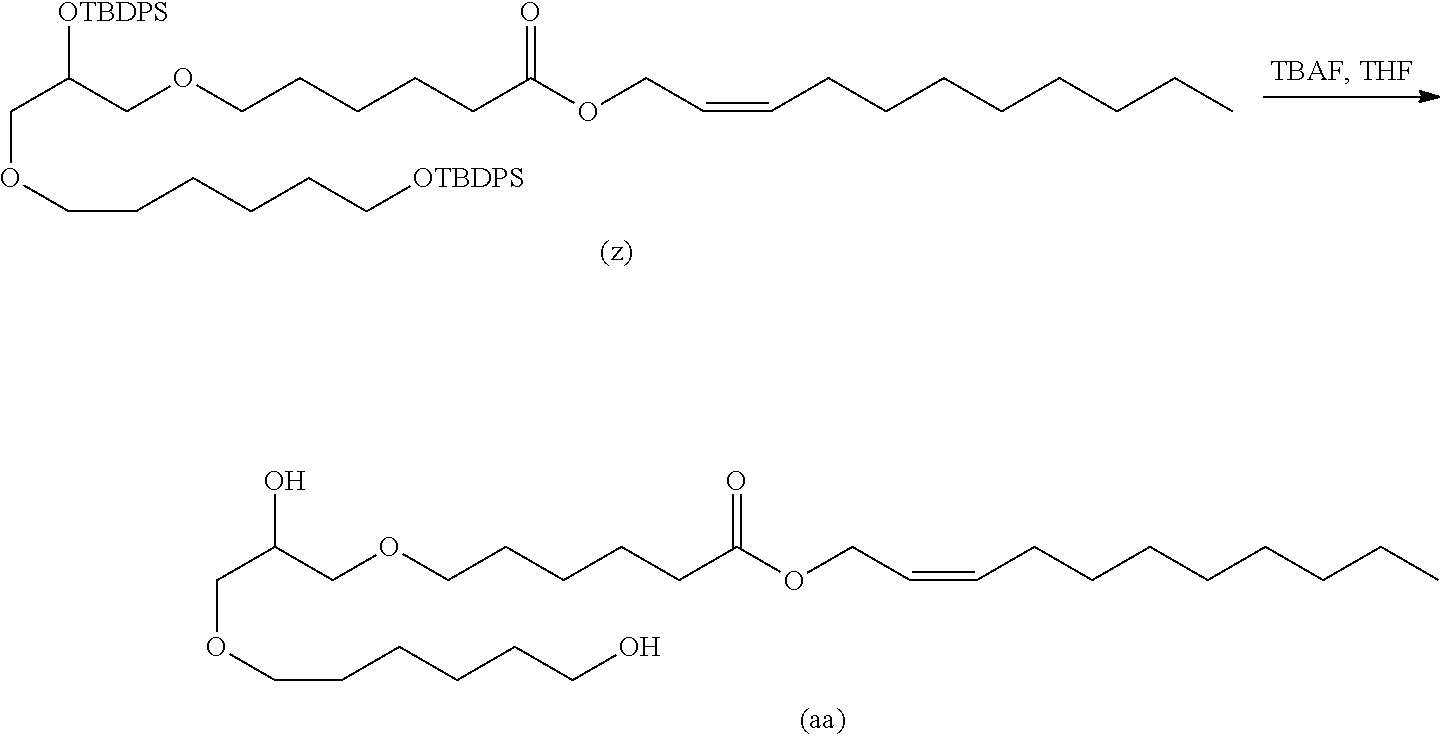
C(C(COCCCCCC(OCC=CCCCCCCCC)=O)[OTBDPS])OCCCCCC[OTBDPS].C(C(COCCCCCC(OCC=CCCCCCCCC)=O)O)OCCCCCCO
